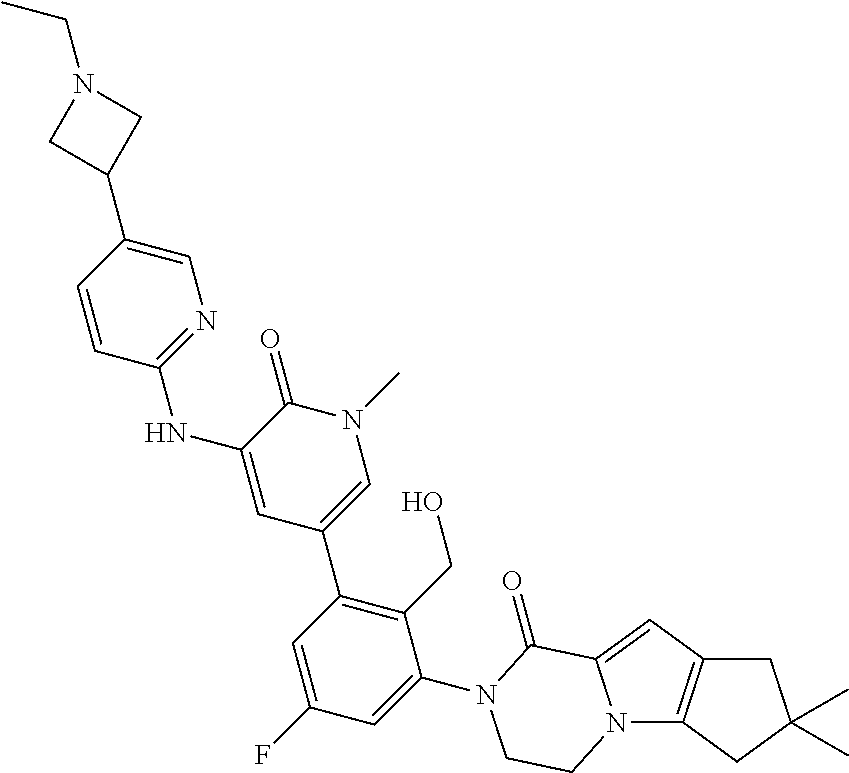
N12C3=C(C=C1C(=O)N(C1=CC(F)=CC(C4=CN(C)C(=O)C(NC5=NC=C(C6CN(CC)C6)C=C5)=C4)=C1CO)CC2)CC(C)(C)C3
